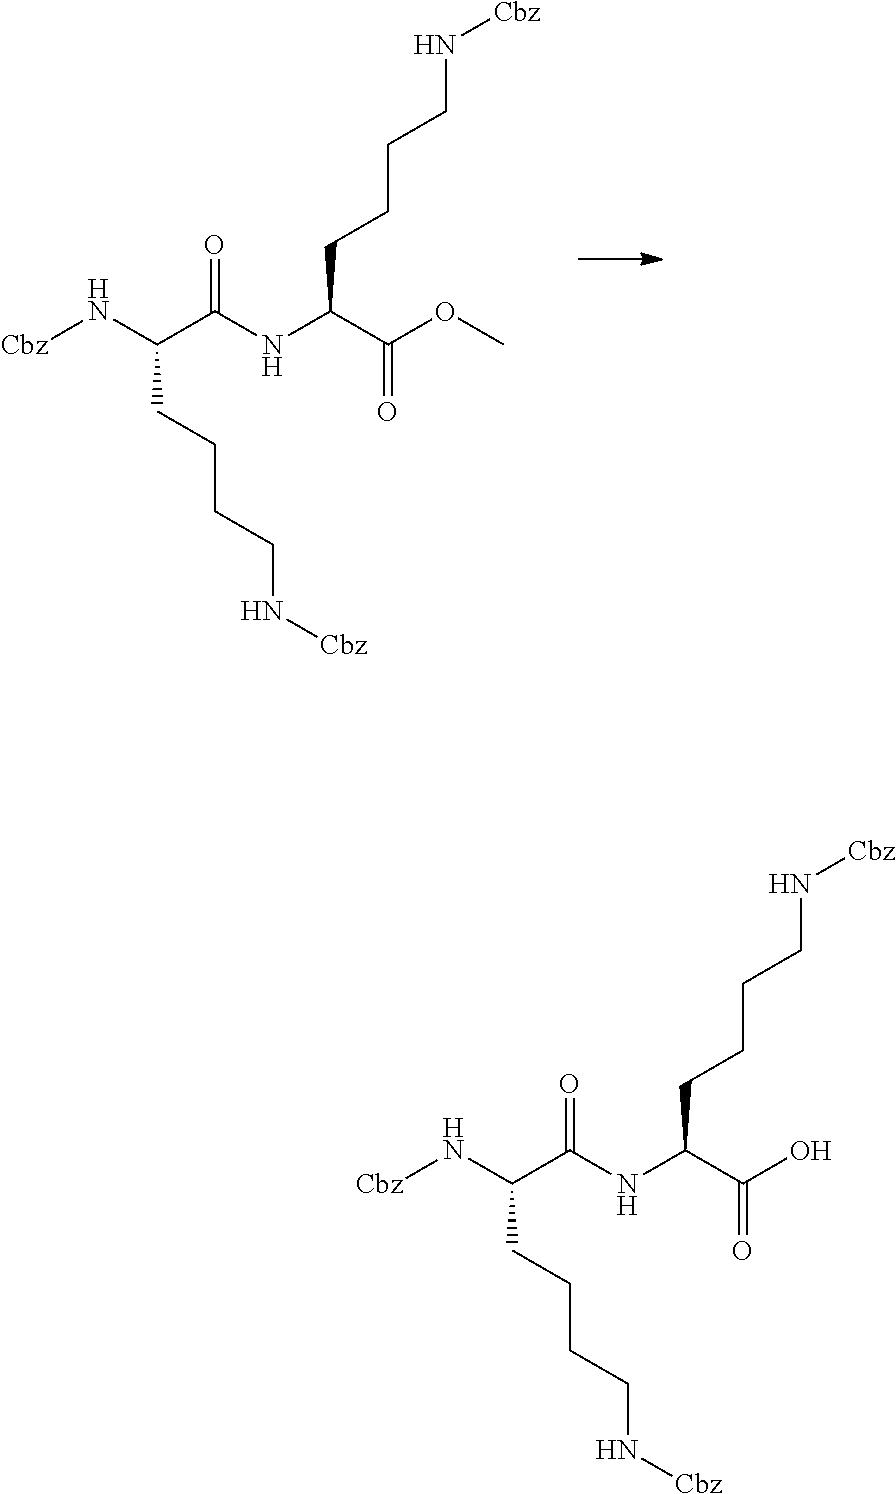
[Cbz]NC(C(NC(C(OC)=O)CCCCN[Cbz])=O)CCCCN[Cbz].[Cbz]NC(C(NC(C(O)=O)CCCCN[Cbz])=O)CCCCN[Cbz]
